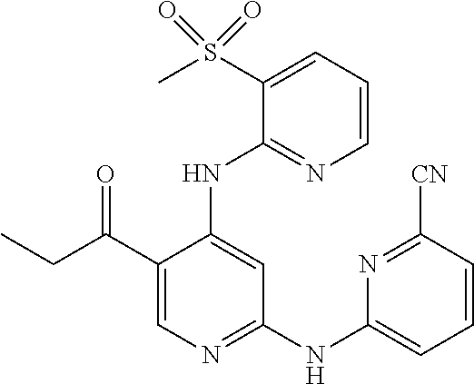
C1=CC=C(S(C)(=O)=O)C(NC2=CC(NC3=CC=CC([CN])=N3)=NC=C2C(CC)=O)=N1
